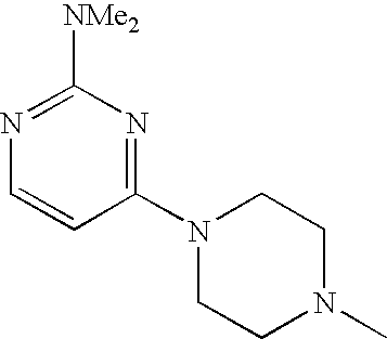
C1(N2CCN(C)CC2)=NC([NMe2])=NC=C1
